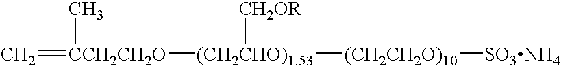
C=[CCH2CH2O](C)[(CH2CHO)1.53]([(CH2CH2O)10][SO3NH4])[CH2OR]
